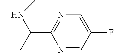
N1=C(C(CC)NC)N=CC(F)=C1
